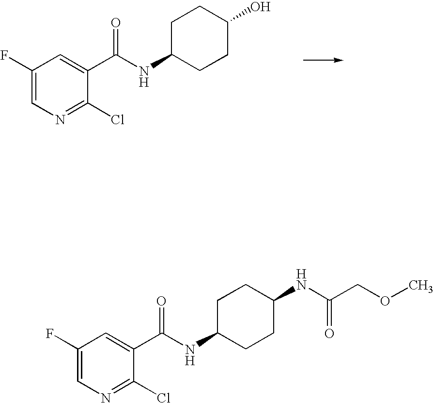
C1(F)=CN=C(Cl)C(C(NC2CCC(O)CC2)=O)=C1.C1(F)=CN=C(Cl)C(C(NC2CCC(NC(COC)=O)CC2)=O)=C1
